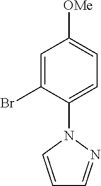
C1=C(Br)C(N2C=CC=N2)=CC=C1[OMe]
